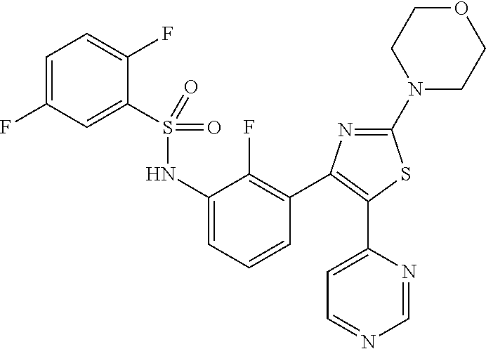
C1=C(F)C=C(S(NC2=CC=CC(C3=C(C4=CC=NC=N4)SC(N4CCOCC4)=N3)=C2F)(=O)=O)C(F)=C1
